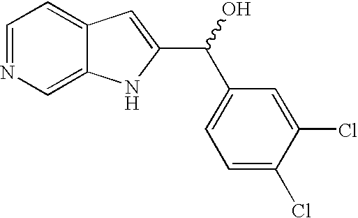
C1=NC=C2C(=C1)C=C(C(O)C1=CC=C(Cl)C(Cl)=C1)N2
